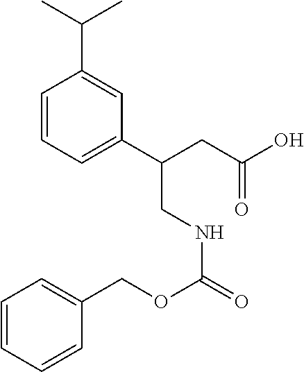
C(C(C1=CC=CC(C(C)C)=C1)CC(=O)O)NC(=O)OCC1=CC=CC=C1
